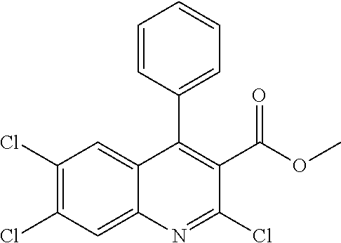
C1(Cl)=C(Cl)C=C2C(=C1)C(C1=CC=CC=C1)=C(C(=O)OC)C(Cl)=N2
